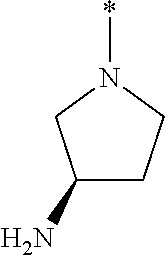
C1(N)CCN(*)C1
